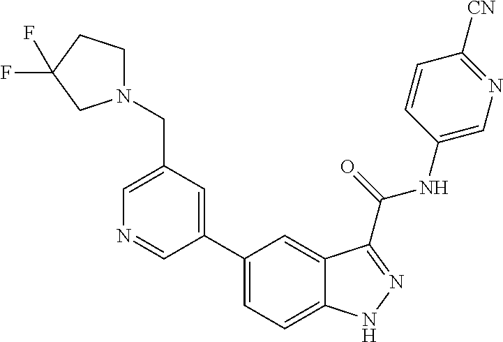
C1(CN2CCC(F)(F)C2)=CN=CC(C2=CC=C3C(=C2)C(C(NC2=CN=C([CN])C=C2)=O)=NN3)=C1
